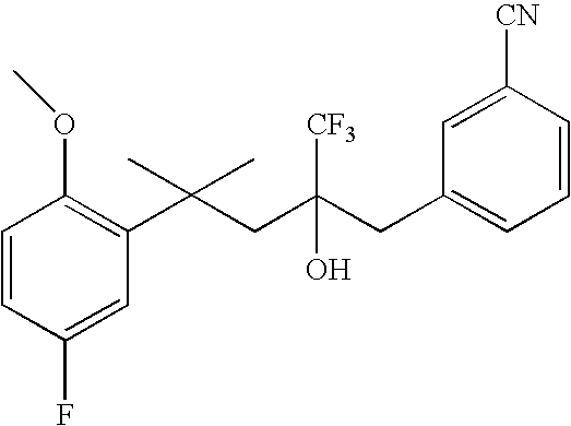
C1(F)=CC(C(CC(CC2=CC=CC([CN])=C2)(O)[CF3])(C)C)=C(OC)C=C1
